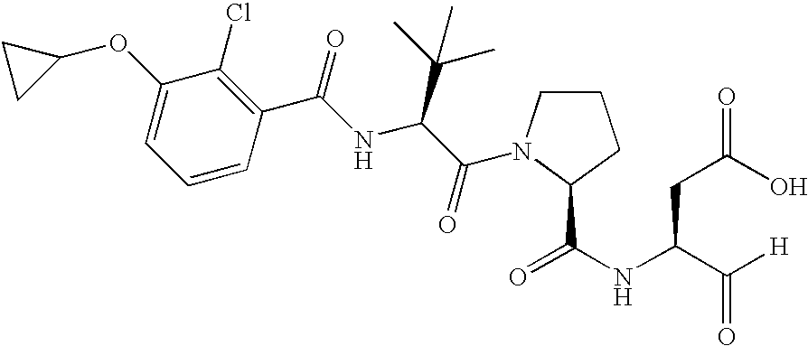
C1(OC2CC2)=CC=CC(C(NC(C(=O)N2CCCC2C(NC(C([H])=O)CC(O)=O)=O)C(C)(C)C)=O)=C1Cl
